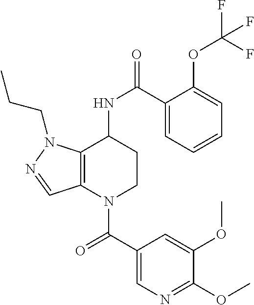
C(=O)(N1CCC(NC(=O)C2=CC=CC=C2OC(F)(F)F)C2=C1C=NN2CCC)C1=CN=C(OC)C(OC)=C1
